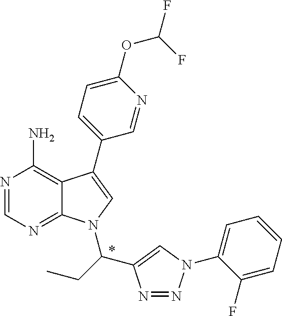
N1=CN=C2C(=C1N)C(C1=CC=C(OC(F)F)N=C1)=CN2C(CC)C1=CN(C2=CC=CC=C2F)N=N1
